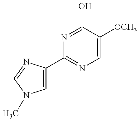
C1=C(C2=NC=C([OCH3])C(O)=N2)N=CN1C
